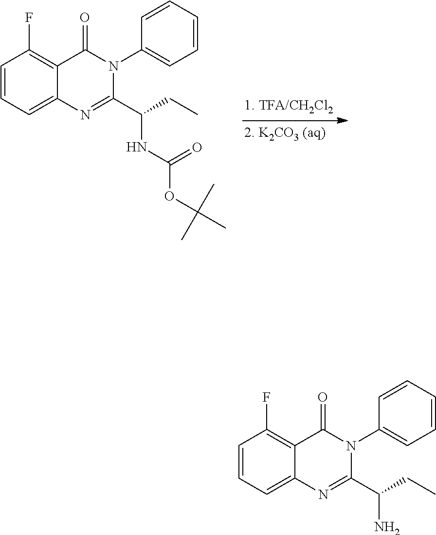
C12=C(F)C=CC=C1N=C(C(CC)NC(OC(C)(C)C)=O)N(C1=CC=CC=C1)C2=O.C12=C(F)C=CC=C1N=C(C(CC)N)N(C1=CC=CC=C1)C2=O
